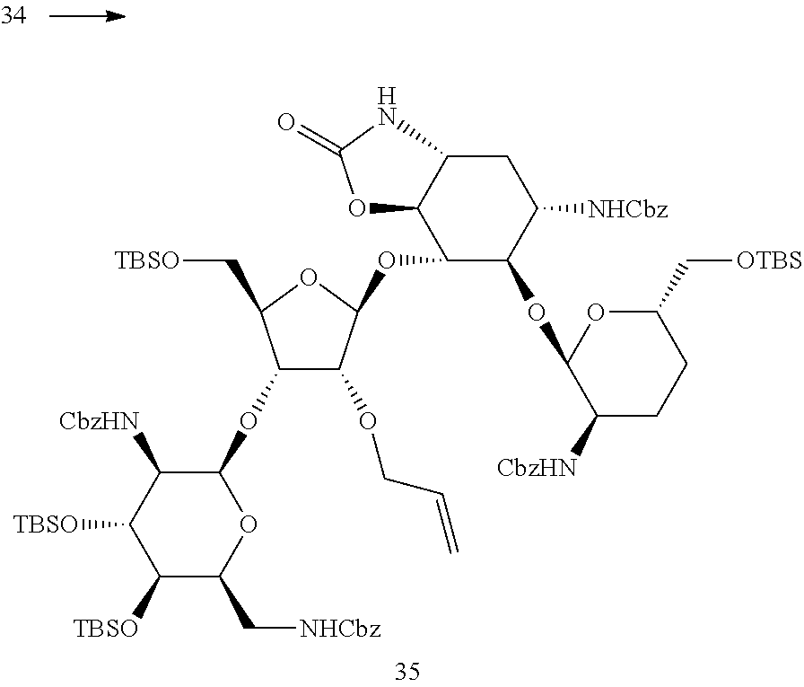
C12C(C(OC3C(OCC=C)C(OC4C([CbzHN])C([TBSO])C([TBSO])C(C[NHCbz])O4)C(C[TBSO])O3)C(OC3C([CbzHN])CCC(C[OTBS])O3)C([NHCbz])C1)OC(=O)N2
